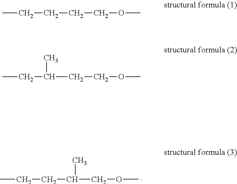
CCCC(COC)C.CCCCCOC.CCC(CCOC)C
